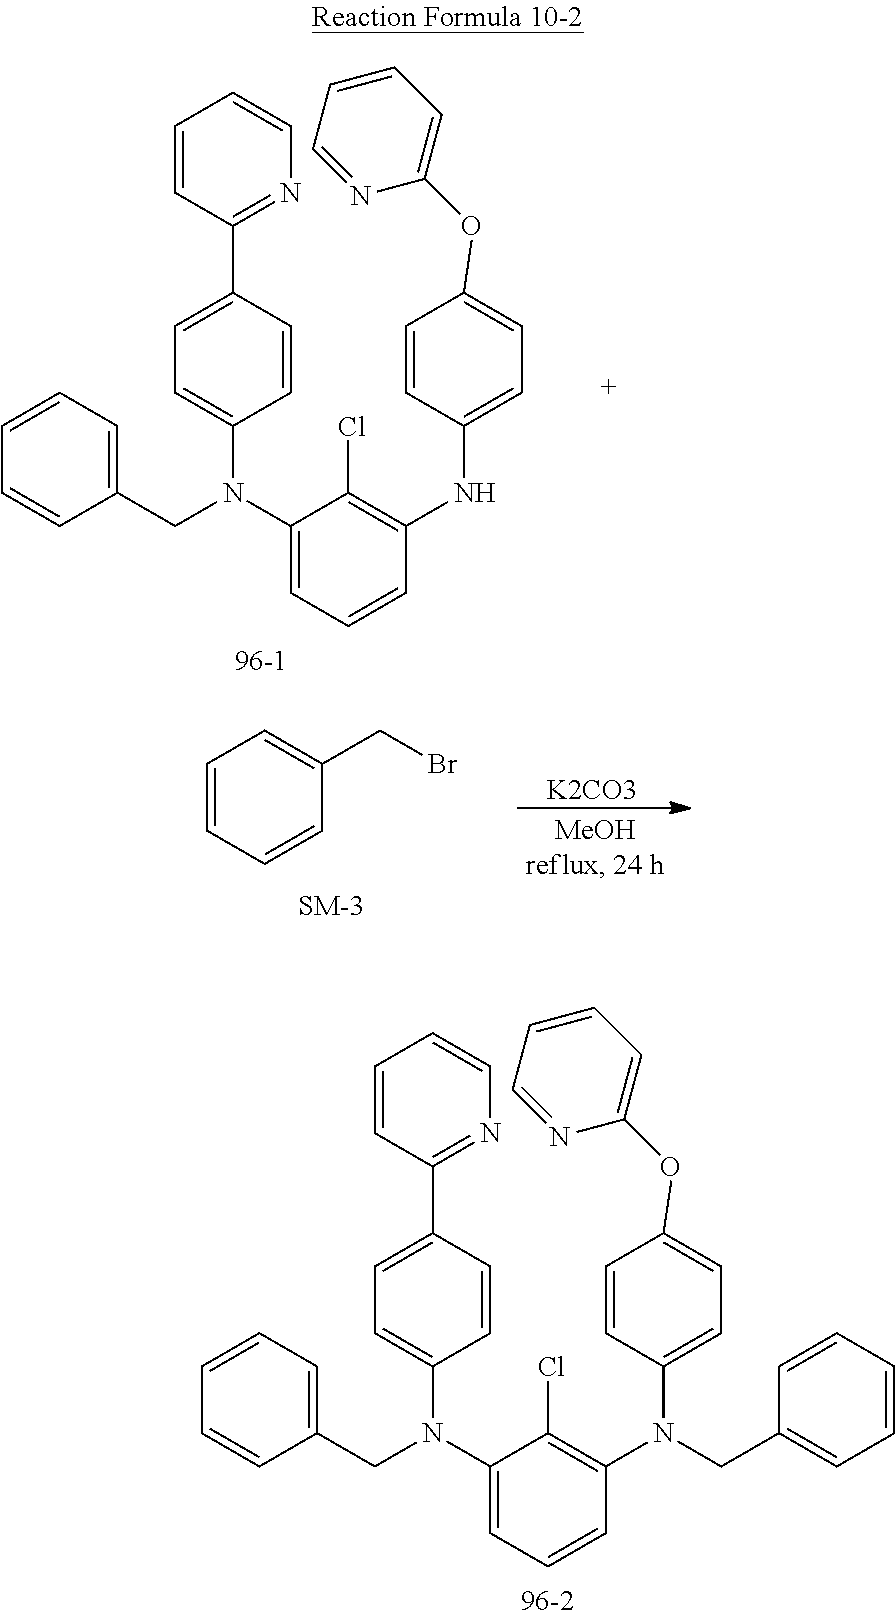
C1(CN(C2=CC=CC(NC3=CC=C(OC4=CC=CC=N4)C=C3)=C2Cl)C2=CC=C(C3=NC=CC=C3)C=C2)=CC=CC=C1.C1=CC=CC(CBr)=C1.[K2CO3].C1(CN(C2=CC=CC(N(C3=CC=C(OC4=CC=CC=N4)C=C3)CC3=CC=CC=C3)=C2Cl)C2=CC=C(C3=NC=CC=C3)C=C2)=CC=CC=C1
